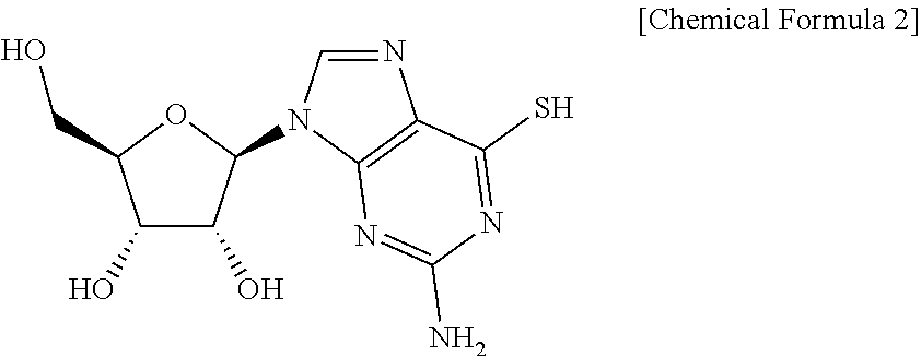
C1(O)C(O)C(N2C=NC3=C2N=C(N)N=C3S)OC1CO
